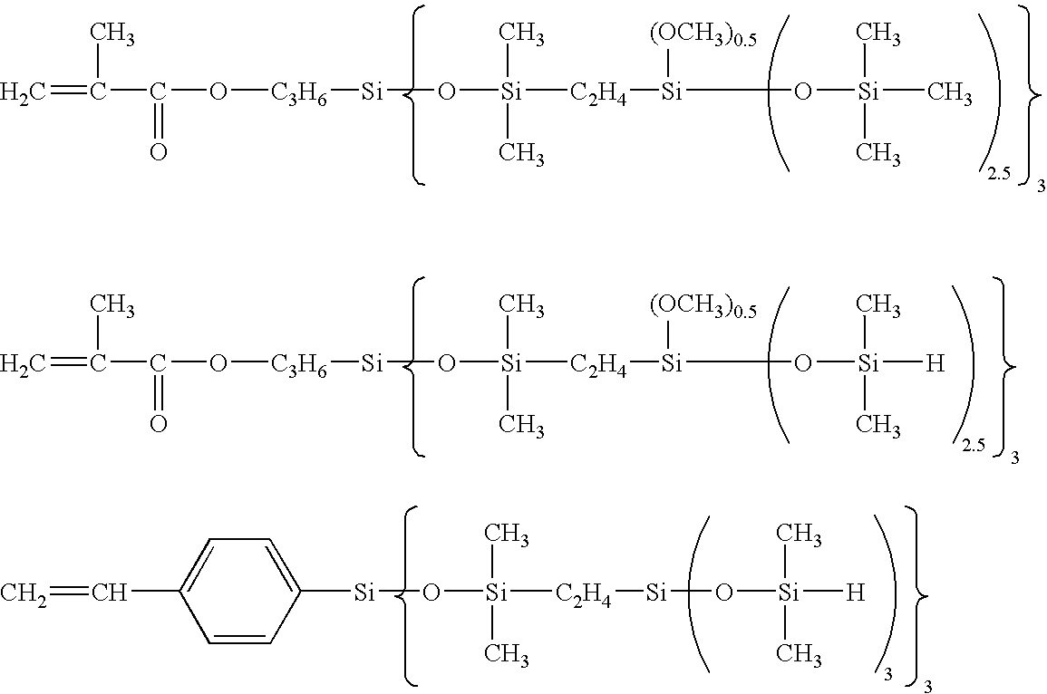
C=C(C(O[C3H6][Si]O[Si]([C2H4][Si](O[Si](C)(C)C)[(OCH3)0.5])(C)C)=O)C.C=C(C(O[C3H6][Si]O[Si]([C2H4][Si](O[Si]([H])(C)C)[(OCH3)0.5])(C)C)=O)C.[Si](O[Si]([C2H4][Si]O[Si]([H])(C)C)(C)C)C1=CC=C(C=C)C=C1
